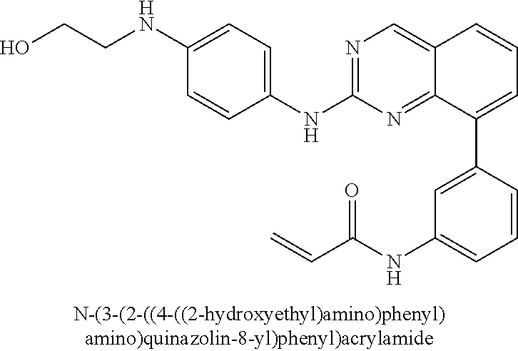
N(C1=CC=C(NC2=NC=C3C(=N2)C(C2=CC(NC(C=C)=O)=CC=C2)=CC=C3)C=C1)CCO
